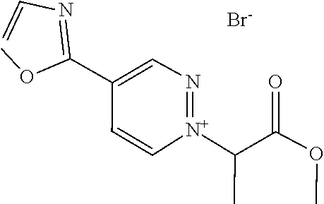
[N+]1(C(C)C(=O)OC)=NC=C(C(=NC=C)OC)C=C1.[Br-]
